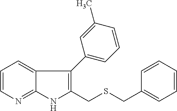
C1=CC=C2C(=N1)NC(CSCC1=CC=CC=C1)=C2C1=CC=CC(C)=C1
